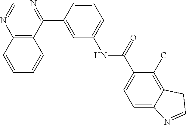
C12=C(C(C3=CC(NC(C4=CC=C5C(=C4C)CC=N5)=O)=CC=C3)=NC=N1)C=CC=C2
